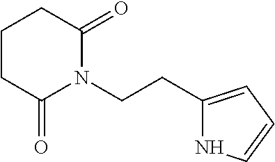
C1(CCN2C(=O)CCCC2=O)=CC=CN1
